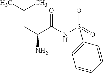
O=S(NC(C(CC(C)C)N)=O)(=O)C1=CC=CC=C1
